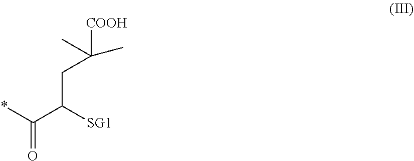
C(C([SG1])CC(C)([COOH])C)(*)=O
